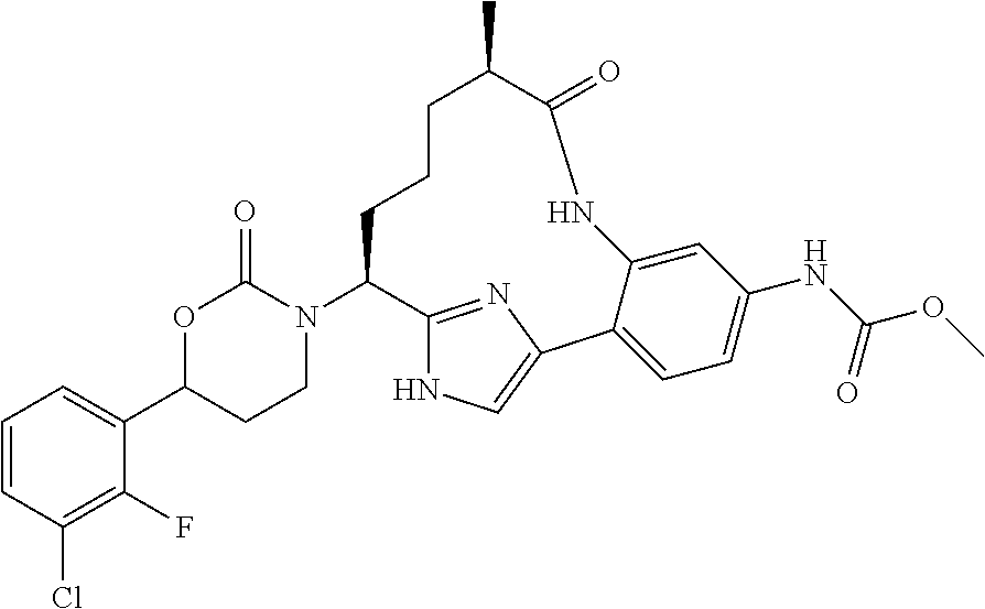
C1=CC(Cl)=C(F)C(C2CCN(C3CCCC(C)C(=O)NC4=CC(NC(OC)=O)=CC=C4C4=CNC3=N4)C(=O)O2)=C1
